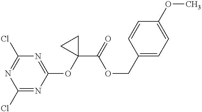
C1(Cl)=NC(OC2(C(=O)OCC3=CC=C(OC)C=C3)CC2)=NC(Cl)=N1
